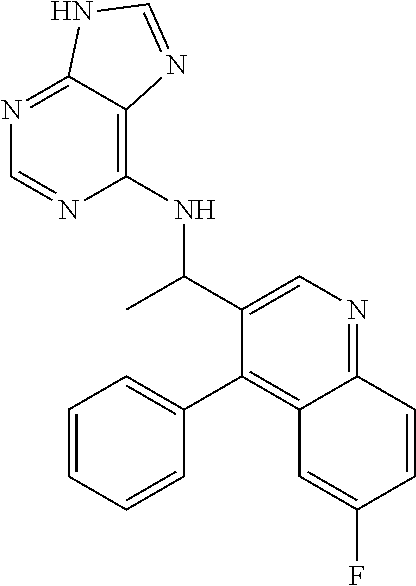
C1(NC(C)C2=CN=C3C(=C2C2=CC=CC=C2)C=C(F)C=C3)=C2C(=NC=N1)NC=N2
